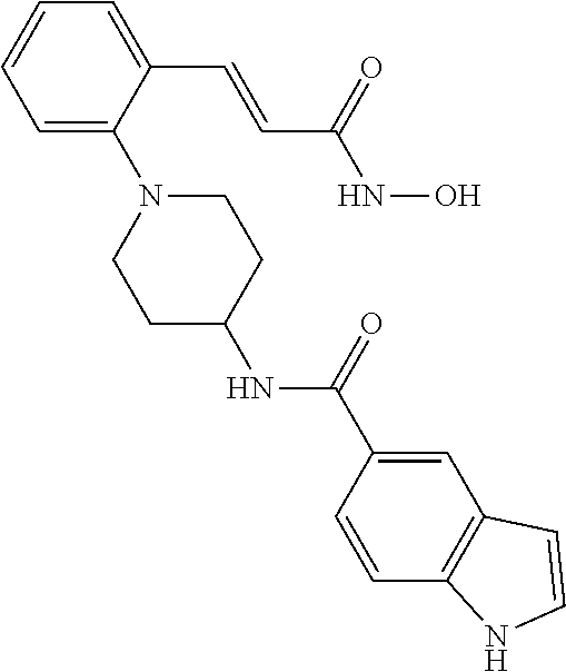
C1=C(C=CC(NO)=O)C(N2CCC(NC(=O)C3=CC4=C(C=C3)NC=C4)CC2)=CC=C1
